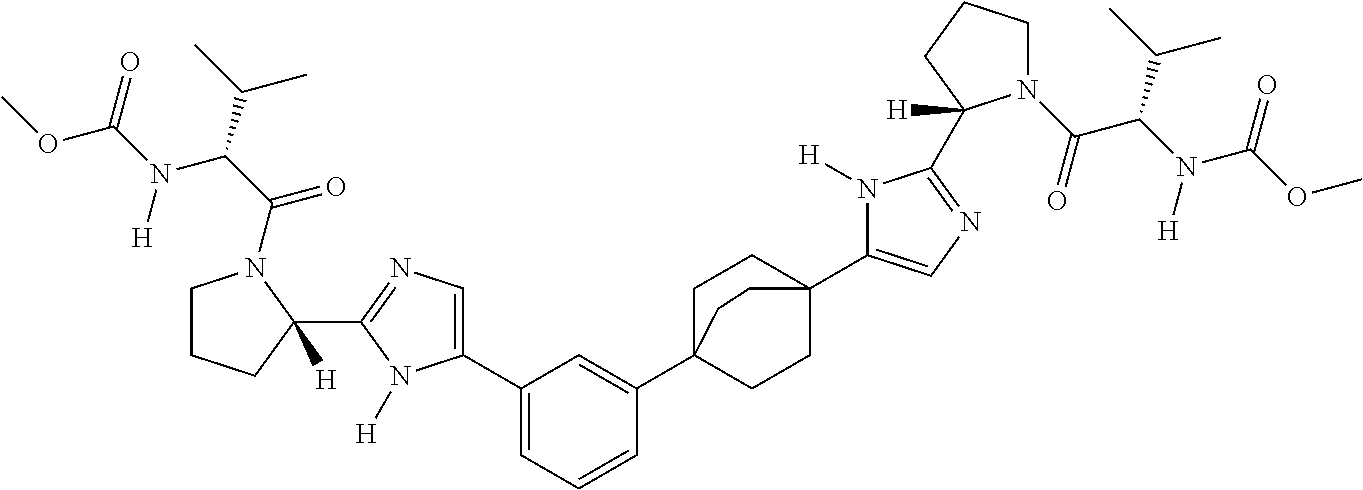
COC(N([H])C(C(C)C)C(=O)N1CCCC1([H])C1=NC=C(C2=CC=CC(C34CCC(C5=CN=C(C6([H])N(C(C(C(C)C)N(C(=O)OC)[H])=O)CCC6)N5[H])(CC3)CC4)=C2)N1[H])=O
